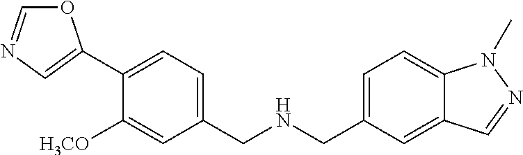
O1C=NC=C1C1=CC=C(CNCC2=CC=C3C(=C2)C=NN3C)C=C1[H3CO]
